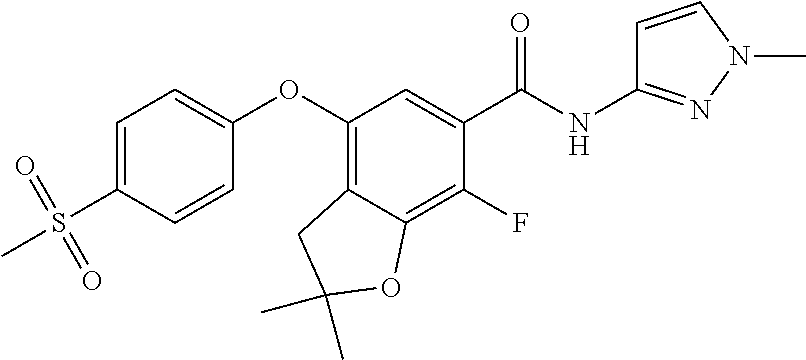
C1=C(S(C)(=O)=O)C=CC(OC2=C3C(=C(F)C(C(NC4=NN(C)C=C4)=O)=C2)OC(C)(C)C3)=C1
